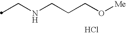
C(NCCCO[Me])C.Cl
